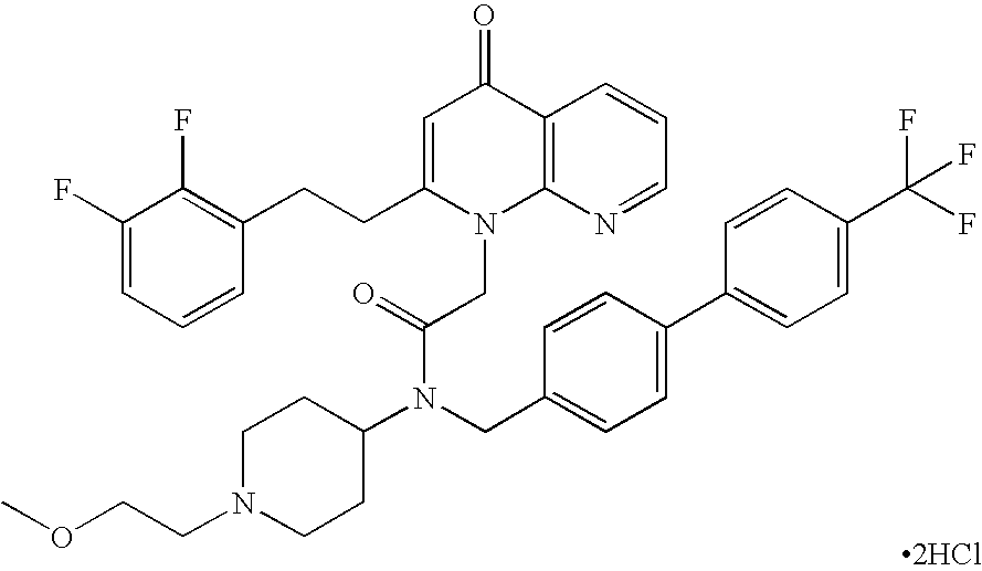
C1(F)=CC=CC(CCC2=CC(=O)C3=C(N2CC(=O)N(C2CCN(CCOC)CC2)CC2=CC=C(C4=CC=C(C(F)(F)F)C=C4)C=C2)N=CC=C3)=C1F.[2HCl]
